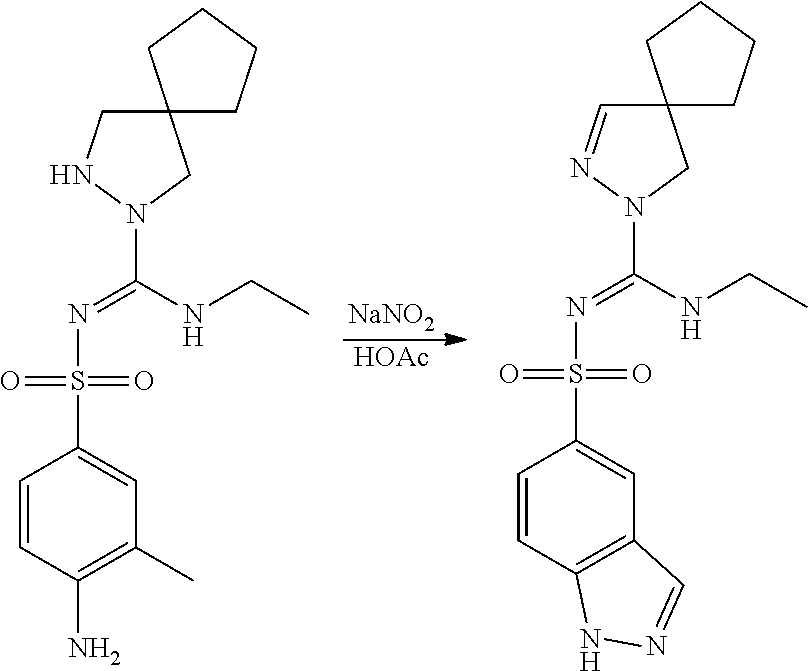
C12(CNN(C(=NS(=O)(=O)C3=CC(C)=C(N)C=C3)NCC)C1)CCCC2.[NaNO2].[HOAc].C12(C=NN(C(=NS(=O)(=O)C3=CC4=C(C=C3)NN=C4)NCC)C1)CCCC2
